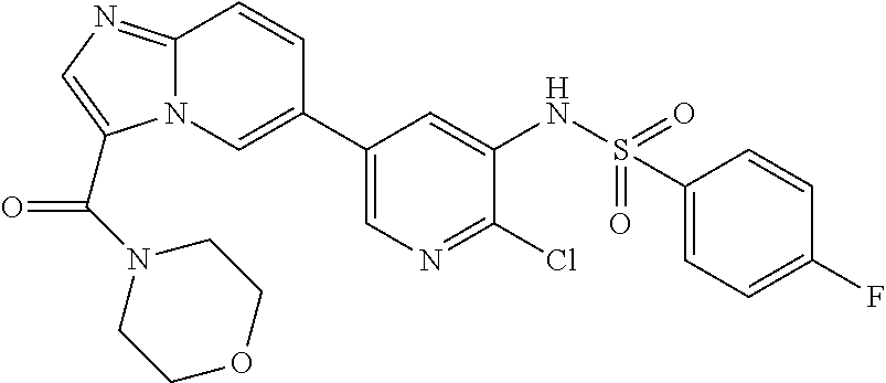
C12=NC=C(C(N3CCOCC3)=O)N1C=C(C1=CN=C(Cl)C(NS(=O)(=O)C3=CC=C(F)C=C3)=C1)C=C2
